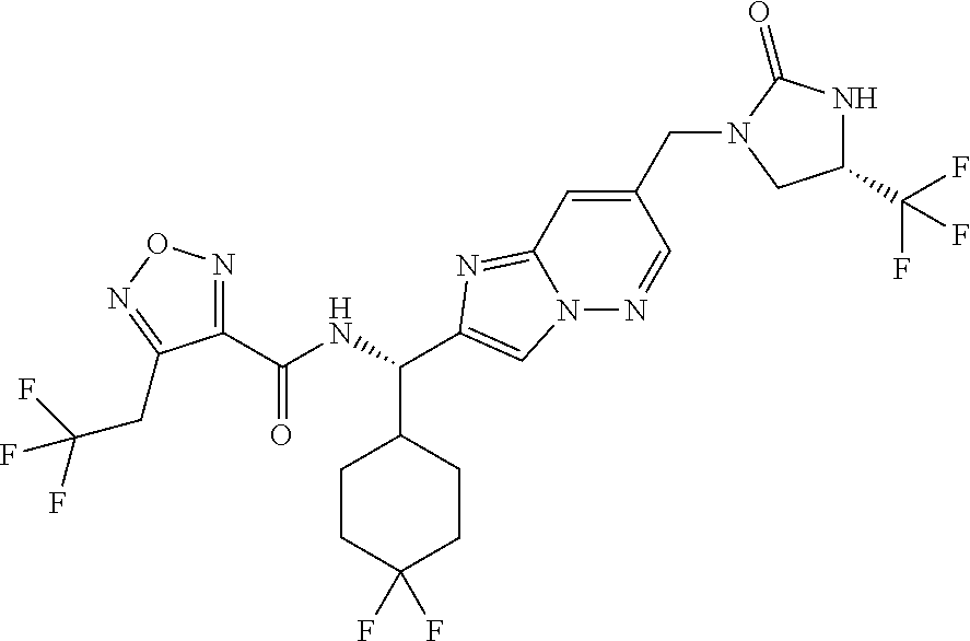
C1(C(NC(C2CCC(F)(F)CC2)C2=CN3C(=N2)C=C(CN2CC(C(F)(F)F)NC2=O)C=N3)=O)=NON=C1CC(F)(F)F
